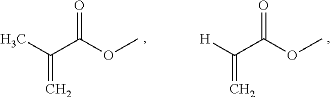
CC(C(OC)=O)=C.[H]C(C(OC)=O)=C
